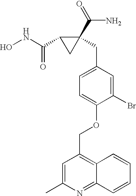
ONC(C1CC1(CC1=CC=C(OCC2=C3C(=NC(C)=C2)C=CC=C3)C(Br)=C1)C(N)=O)=O
